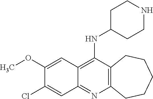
C12=C(C(NC3CCNCC3)=C3C(=N1)C=C(Cl)C(OC)=C3)CCCCC2
